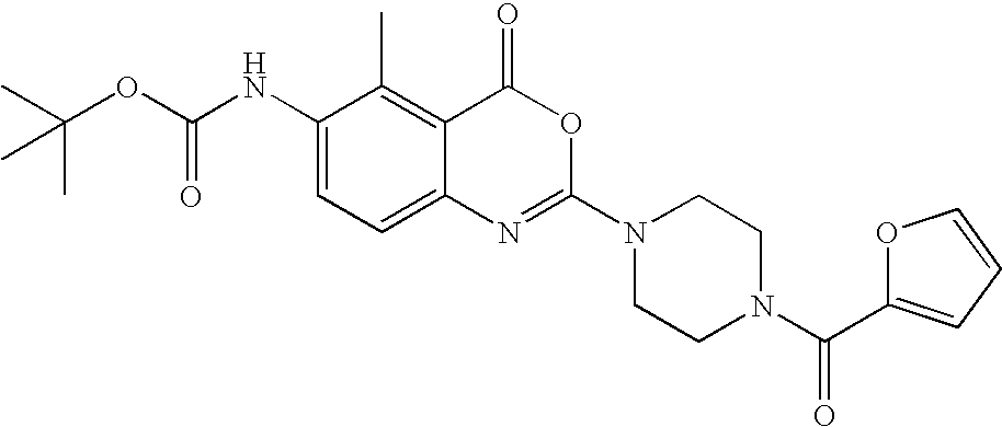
CC(OC(NC1=CC=C2C(=C1C)C(=O)OC(N1CCN(C(=O)C3=CC=CO3)CC1)=N2)=O)(C)C
